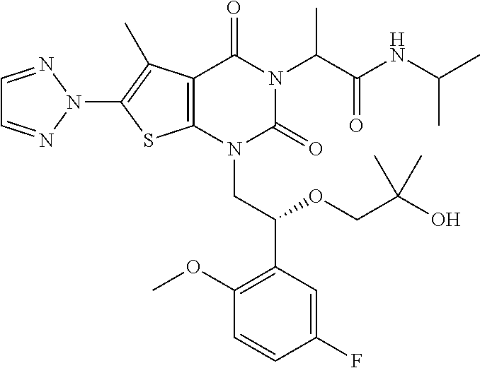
C12=C(N(CC(C3=C(OC)C=CC(F)=C3)OCC(O)(C)C)C(=O)N(C(C(NC(C)C)=O)C)C1=O)SC(N1N=CC=N1)=C2C
